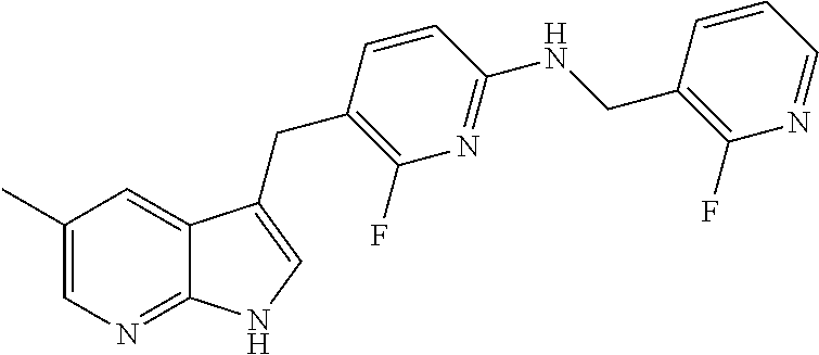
C1=CC=NC(F)=C1CNC1=NC(F)=C(CC2=CNC3=NC=C(C)C=C32)C=C1
